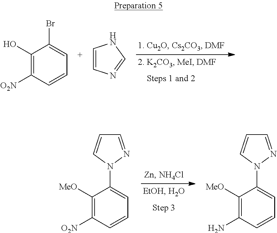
C1(O)=C([O2N])C=CC=C1Br.C1=CN=CN1.C1([MeO])=C([O2N])C=CC=C1N1N=CC=C1.C1([MeO])=C(N)C=CC=C1N1N=CC=C1
